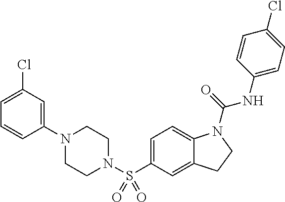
C1(N2CCN(S(C3=CC=C4C(=C3)CCN4C(=O)NC3=CC=C(Cl)C=C3)(=O)=O)CC2)=CC(Cl)=CC=C1
